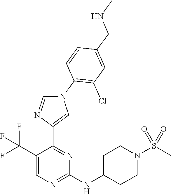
C1(C(F)(F)F)=CN=C(NC2CCN(S(C)(=O)=O)CC2)N=C1C1=CN(C2=C(Cl)C=C(CNC)C=C2)C=N1
